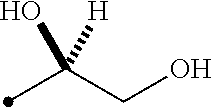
C(CO)(O)([H])C
